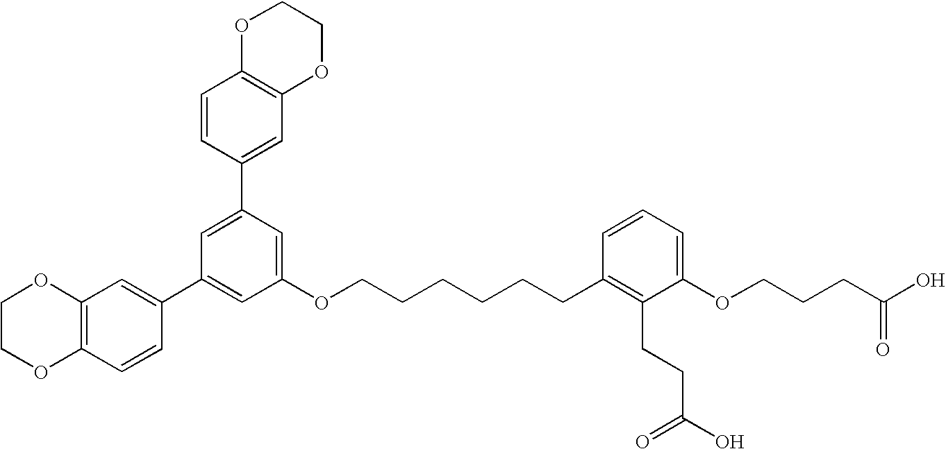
C1=C(C2=CC3=C(C=C2)OCCO3)C=C(OCCCCCCC2=C(CCC(O)=O)C(OCCCC(O)=O)=CC=C2)C=C1C1=CC2=C(C=C1)OCCO2
